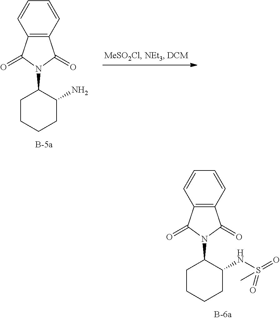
C1(N2C(=O)C3=C(C2=O)C=CC=C3)CCCCC1N.C1(N2C(=O)C3=C(C2=O)C=CC=C3)CCCCC1NS(=O)(=O)C
